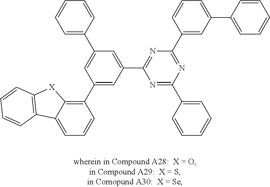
C1=C2C(=C(C3=CC(C4=NC(C5=CC(C6=CC=CC=C6)=CC=C5)=NC(C5=CC=CC=C5)=N4)=CC(C4=CC=CC=C4)=C3)C=C1)[X]C1=C2C=CC=C1
